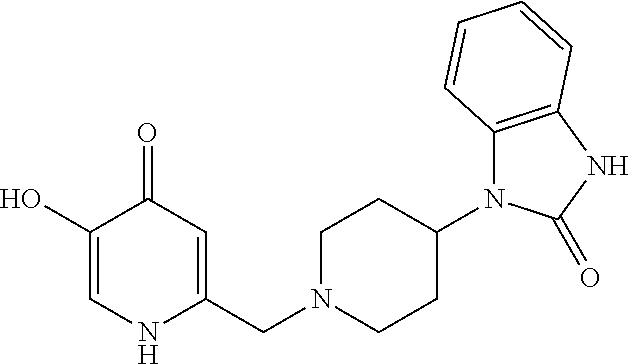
C1(O)=CNC(CN2CCC(N3C4=C(NC3=O)C=CC=C4)CC2)=CC1=O
